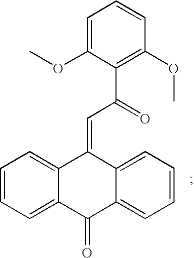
C1=CC=C2C(=C1)C(=CC(=O)C1=C(OC)C=CC=C1OC)C1=CC=CC=C1C2=O
